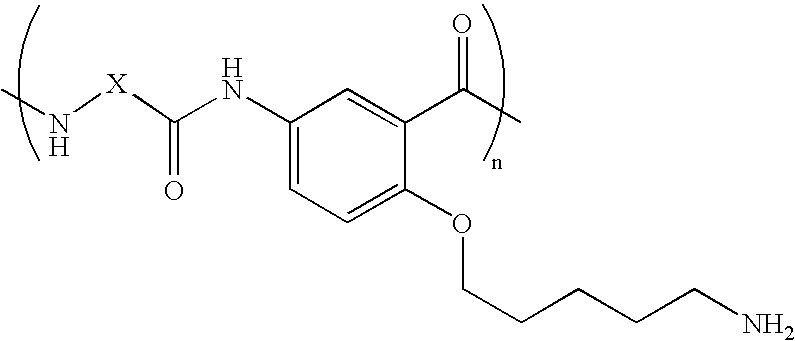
C1(NC(=O)[X]NC)=CC=C(OCCCCCN)C(C(C)=O)=C1
